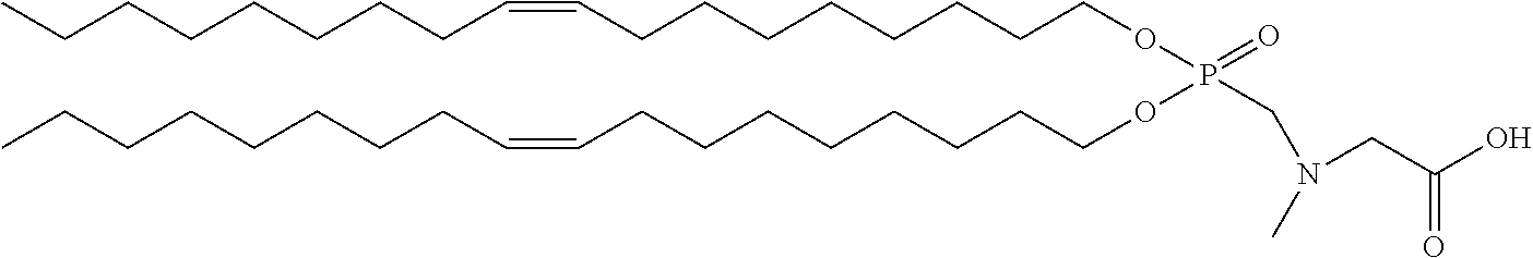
C(CCCCC=CCCCCCCCCOP(OCCCCCCCCC=CCCCCCCCC)(=O)CN(CC(O)=O)C)CCC
